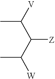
[V]C(C(C([W])C)[Z])C
